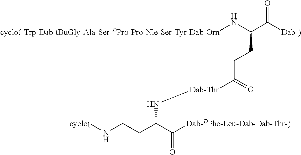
[cyclo(-Trp-Dab-tBuGly-Ala-Ser-DPro-Pro-Nle-Ser-Tyr-Dab-Orn]NC(C([Dab-)])=O)CCC(=O)[Dab-Thr]NC(CCN[cyclo(])C([Dab-DPhe-Leu-Dab-Dab-Thr-)])=O
